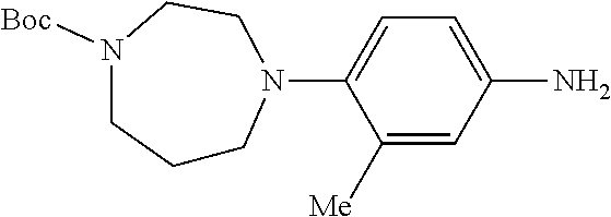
C1(N2CCCN([Boc])CC2)=CC=C(N)C=C1[Me]
